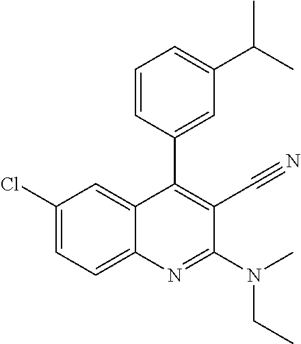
C1(Cl)=CC=C2C(=C1)C(C1=CC(C(C)C)=CC=C1)=C(C#N)C(N(CC)C)=N2
